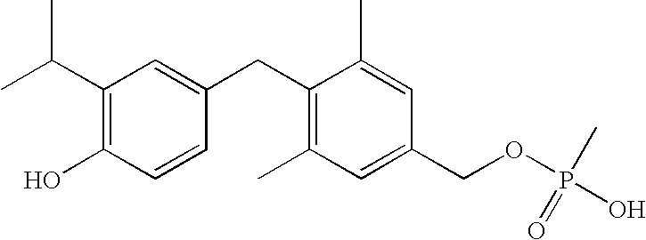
C1(C(C)C)=C(O)C=CC(CC2=C(C)C=C(COP(O)(C)=O)C=C2C)=C1
